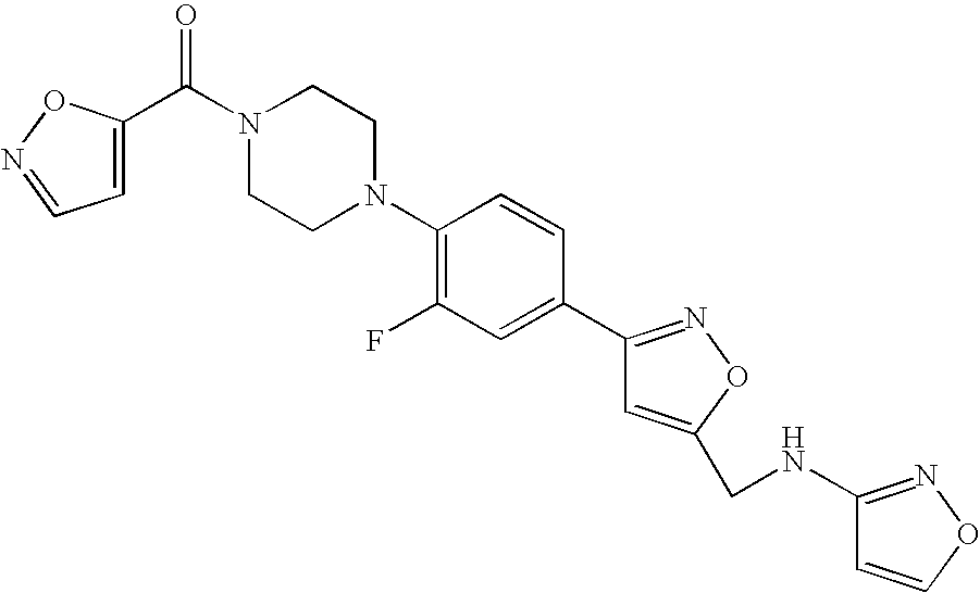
O=C(N1CCN(C2=C(F)C=C(C3=NOC(CNC4=NOC=C4)=C3)C=C2)CC1)C1=CC=NO1
